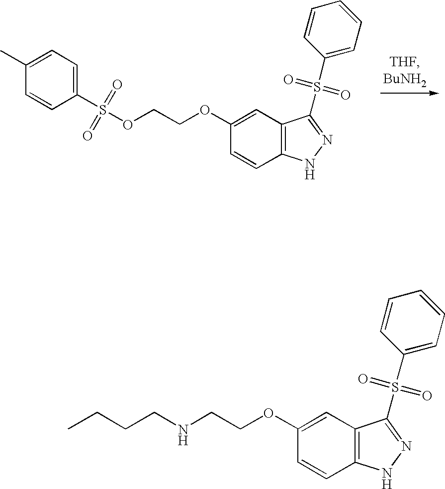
C1(C)=CC=C(S(=O)(=O)OCCOC2=CC3=C(C=C2)NN=C3S(=O)(=O)C2=CC=CC=C2)C=C1.C1=CC2=C(C=C1OCCNCCCC)C(S(=O)(=O)C1=CC=CC=C1)=NN2
